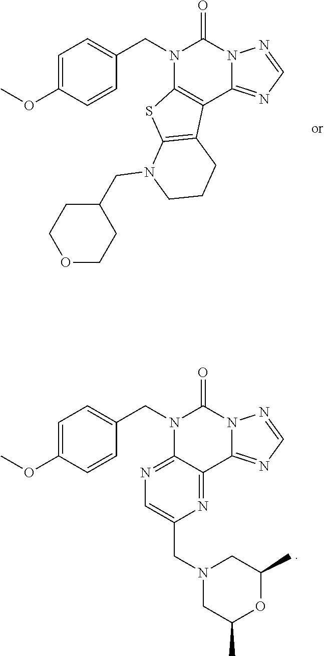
C1=C(OC)C=CC(CN2C3=NC=C(CN4CC(C)OC(C)C4)N=C3C3=NC=NN3C2=O)=C1.C1=C(OC)C=CC(CN2C3=C(C4=NC=NN4C2=O)C2=C(S3)N(CC3CCOCC3)CCC2)=C1
